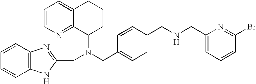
C1=CN=C2C(=C1)CCCC2N(CC1=CC=C(CNCC2=CC=CC(Br)=N2)C=C1)CC1=NC2=C(N1)C=CC=C2
